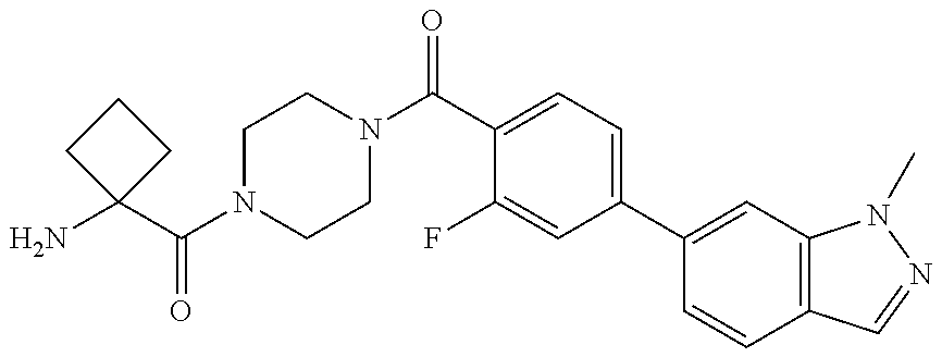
C1N(C(C2(N)CCC2)=O)CCN(C(=O)C2=CC=C(C3=CC4=C(C=C3)C=NN4C)C=C2F)C1
